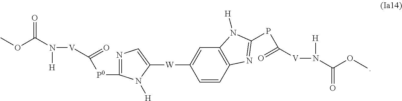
COC(N([V]C(=O)[P0]C1=NC=C([W]C2=CC3=C(C=C2)N=C(PC(=O)[V]N([H])C(OC)=O)N3[H])N1[H])[H])=O
